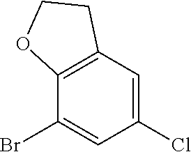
C1(Cl)=CC2=C(C(Br)=C1)OCC2
